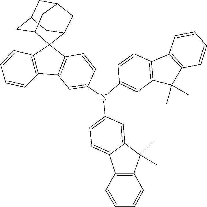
C1=CC=CC2=C1C1=C(C2(C)C)C=C(N(C2=CC3=C(C=C2)C2(C4=C3C=CC=C4)C3CC4CC(CC2C4)C3)C2=CC=C3C(=C2)C(C)(C)C2=C3C=CC=C2)C=C1
